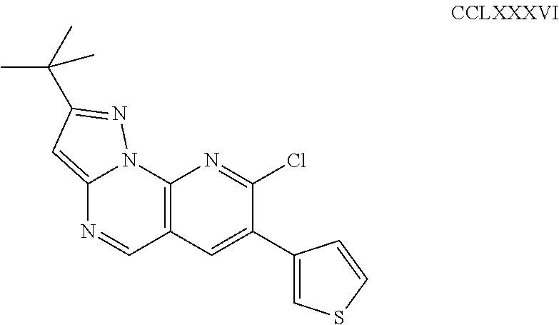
C12=CC(C(C)(C)C)=NN1C1=C(C=N2)C=C(C2=CSC=C2)C(Cl)=N1
